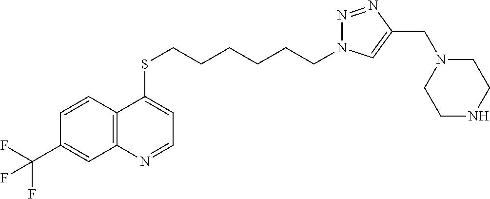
C12=C(C=CC(C(F)(F)F)=C1)C(SCCCCCCN1N=NC(CN3CCNCC3)=C1)=CC=N2
